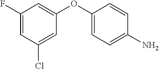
C1(F)=CC(Cl)=CC(OC2=CC=C(N)C=C2)=C1
